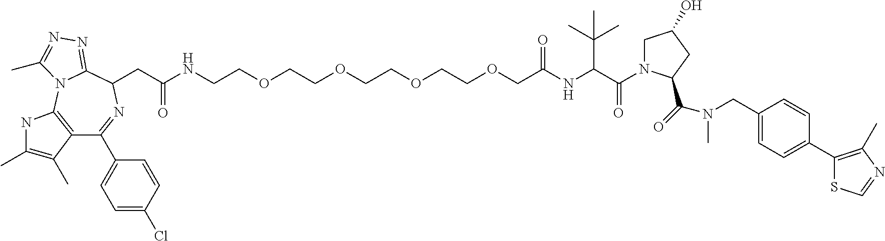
C12=C(N3C(=NN=C3C)C(CC(NCCOCCOCCOCCOCC(NC(C(=O)N3CC(O)CC3C(=O)N(CC3=CC=C(C4=C(C)N=CS4)C=C3)C)C(C)(C)C)=O)=O)N=C1C1=CC=C(Cl)C=C1)NC(C)=C2C
